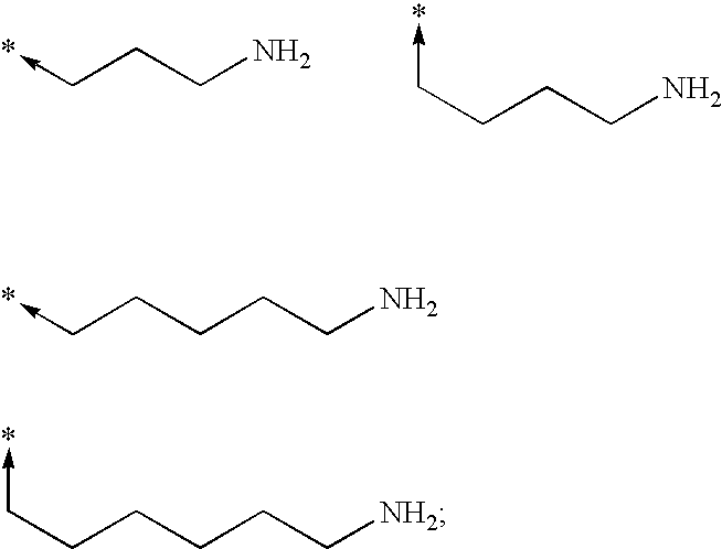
C(CCN)->*.C(CCCN)->*.C(CCCCN)->*.C(CCCC[NH2])C->*
